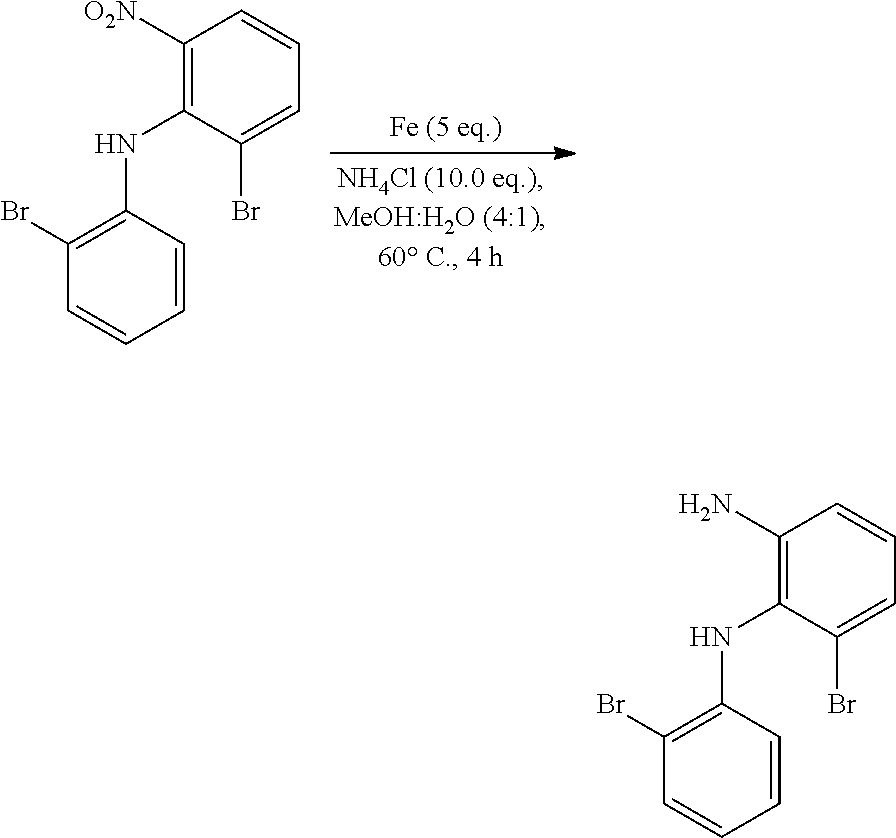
C1([O2N])=C(NC2=C(Br)C=CC=C2)C(Br)=CC=C1.C1(N)=C(NC2=C(Br)C=CC=C2)C(Br)=CC=C1
